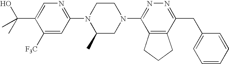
C1([F3C])=CC(N2C(C)CN(C3=NN=C(CC4=CC=CC=C4)C4=C3CCC4)CC2)=NC=C1C(C)(O)C
